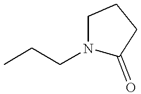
CCCN1C(=O)CCC1
